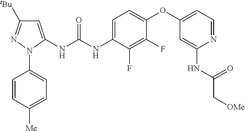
C1=C(NC(NC2=CC=C(OC3=CC=NC(NC(C[OMe])=O)=C3)C(F)=C2F)=O)N(C2=CC=C([Me])C=C2)N=C1[tBu]
